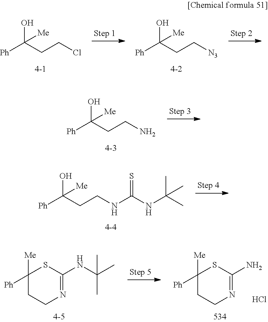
[Ph]C(CC[N3])(O)[Me].[Ph]C(CCCl)(O)[Me].[Ph]C(CCN)(O)[Me].[Ph]C(CCNC(NC(C)(C)C)=S)(O)[Me].Cl.C1N=C(N)SC([Me])([Ph])C1.C1N=C(NC(C)(C)C)SC([Me])([Ph])C1
